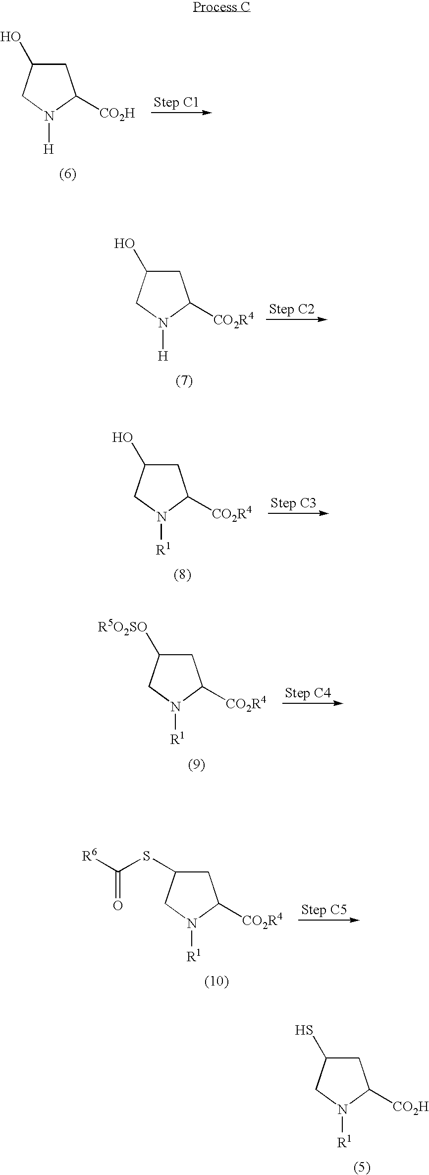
[H]N1C([CO2H])CC(O)C1.[H]N1C([CO2R4])CC(O)C1.[R1]N1C([CO2R4])CC(O)C1.[R1]N1C([CO2R4])CC([R5O2SO])C1.[R1]N1C([CO2R4])CC(SC([R6])=O)C1.[R1]N1C([CO2H])CC(S)C1
